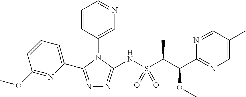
N1=C(C2=CC=CC(OC)=N2)N(C2=CN=CC=C2)C(NS(C(C)C(C2=NC=C(C)C=N2)OC)(=O)=O)=N1
